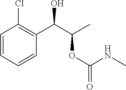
C1=CC=CC(C(C(C)OC(NC)=O)O)=C1Cl
